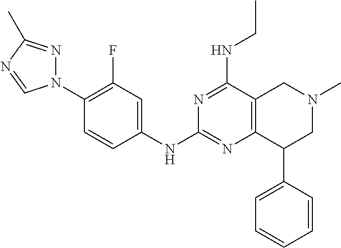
C1(N2N=C(C)N=C2)=C(F)C=C(NC2=NC3=C(C(NCC)=N2)CN(C)CC3C2=CC=CC=C2)C=C1
